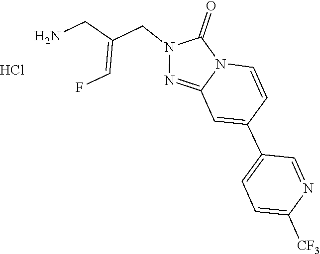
C12=NN(CC(=CF)CN)C(=O)N1C=CC(C1=CC=C([CF3])N=C1)=C2.Cl
